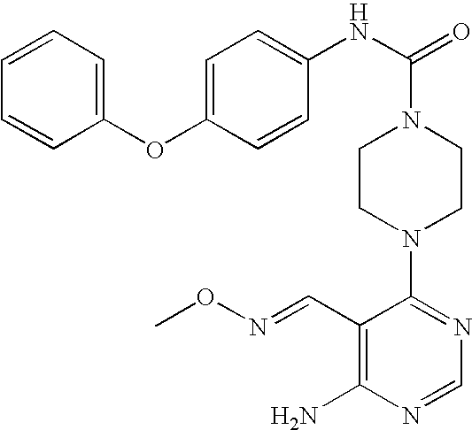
C1CN(C2=NC=NC(N)=C2C=NOC)CCN1C(NC1=CC=C(OC2=CC=CC=C2)C=C1)=O
